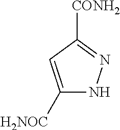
[CONH2]C1=NNC([H2NOC])=C1
